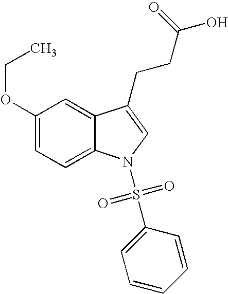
C12=CC(OCC)=CC=C1N(S(C1=CC=CC=C1)(=O)=O)C=C2CCC(=O)O
